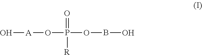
O[A]OP(=O)([R])OBO
